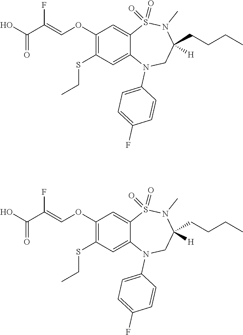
C1(OC=C(C(O)=O)F)=C(SCC)C=C2C(=C1)S(=O)(=O)N(C)C(CCCC)([H])CN2C1=CC=C(F)C=C1.C1(OC=C(C(O)=O)F)=C(SCC)C=C2C(=C1)S(=O)(=O)N(C)C(CCCC)([H])CN2C1=CC=C(F)C=C1
